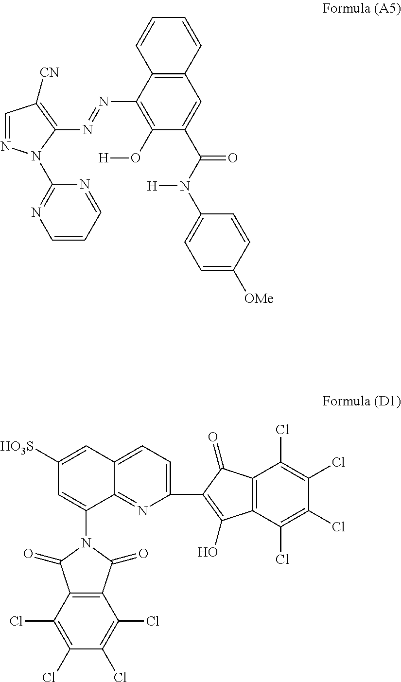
C12=C(C(N=NC3=C([CN])C=NN3C3=NC=CC=N3)=C(O[H])C(C(N(C3=CC=C([OMe])C=C3)[H])=O)=C1)C=CC=C2.C1(C2=C(O)C3=C(C2=O)C(Cl)=C(Cl)C(Cl)=C3Cl)=CC=C2C(=N1)C(N1C(=O)C3=C(C1=O)C(Cl)=C(Cl)C(Cl)=C3Cl)=CC([HO3S])=C2
